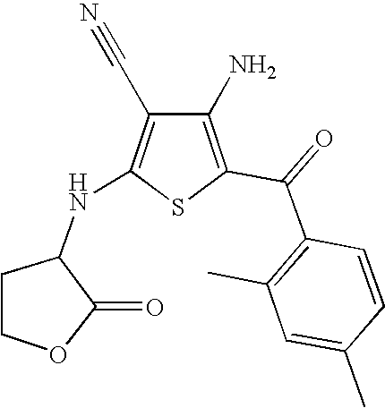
C1(N)=C(C(=O)C2=C(C)C=C(C)C=C2)SC(NC2CCOC2=O)=C1C#N
